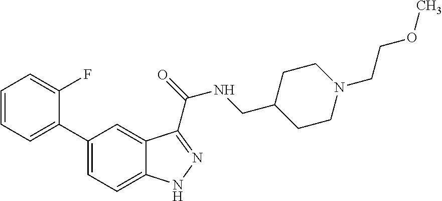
C1(C2=CC=CC=C2F)=CC=C2C(=C1)C(C(=O)NCC1CCN(CCOC)CC1)=NN2
